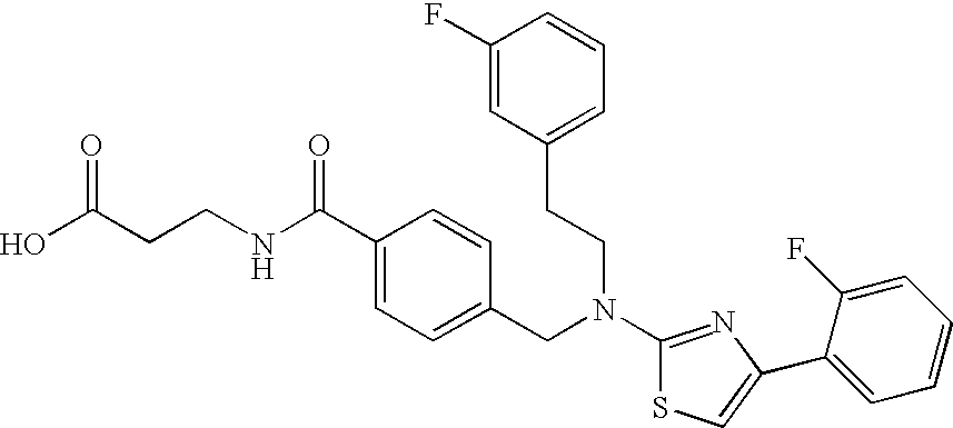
N(C1=NC(C2=CC=CC=C2F)=CS1)(CC1=CC=C(C(NCCC(O)=O)=O)C=C1)CCC1=CC=CC(F)=C1
